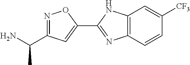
N1=C(C(N)C)C=C(C2=NC3=C(N2)C=C([CF3])C=C3)O1
